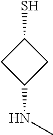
SC1CC(NC)C1
